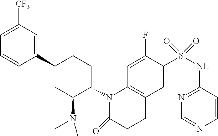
C1(C2=CC([CF3])=CC=C2)CC(N(C)C)C(N2C3=C(C=C(S(NC4=NC=NC=C4)(=O)=O)C(F)=C3)CCC2=O)CC1
